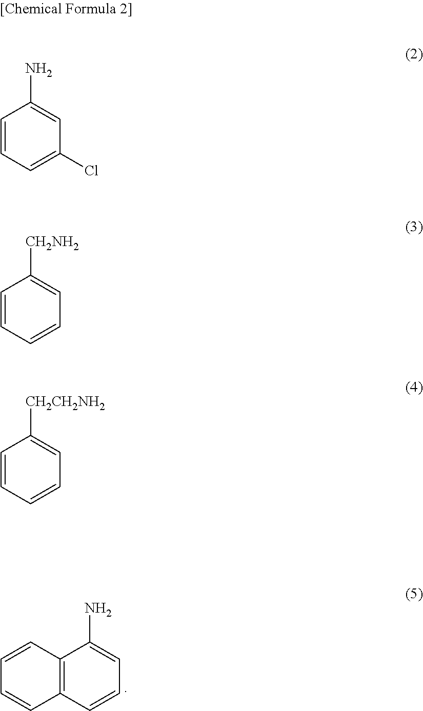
C12=C(C=CC=C1N)C=CC=C2.C1=CC=C(Cl)C=C1N.C1=CC=CC=C1[CH2CH2NH2].C1=CC=CC=C1[CH2NH2]
